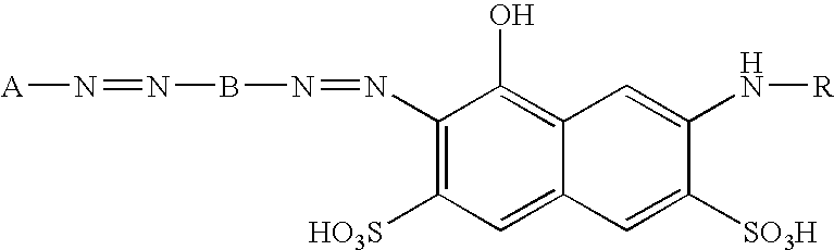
[A]N=NBN=NC1=C([HO3S])C=C2C(=C1O)C=C(N[R])C([SO3H])=C2
